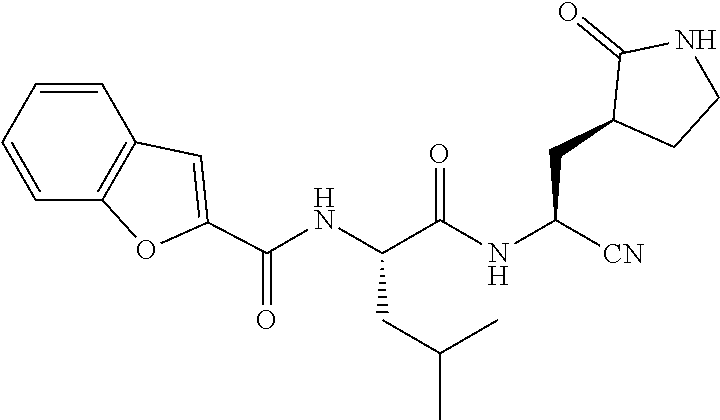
C1(C(NC(C(=O)NC(CC2C(=O)NCC2)[CN])CC(C)C)=O)=CC2=C(O1)C=CC=C2
